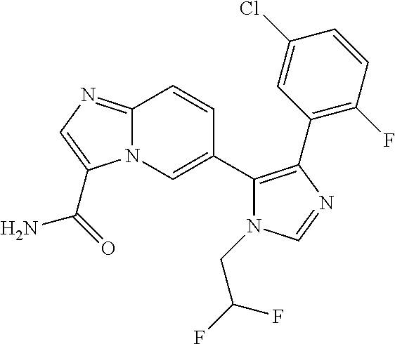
C12=NC=C(C(=O)N)N1C=C(C1=C(C3=C(F)C=CC(Cl)=C3)N=CN1CC(F)F)C=C2
